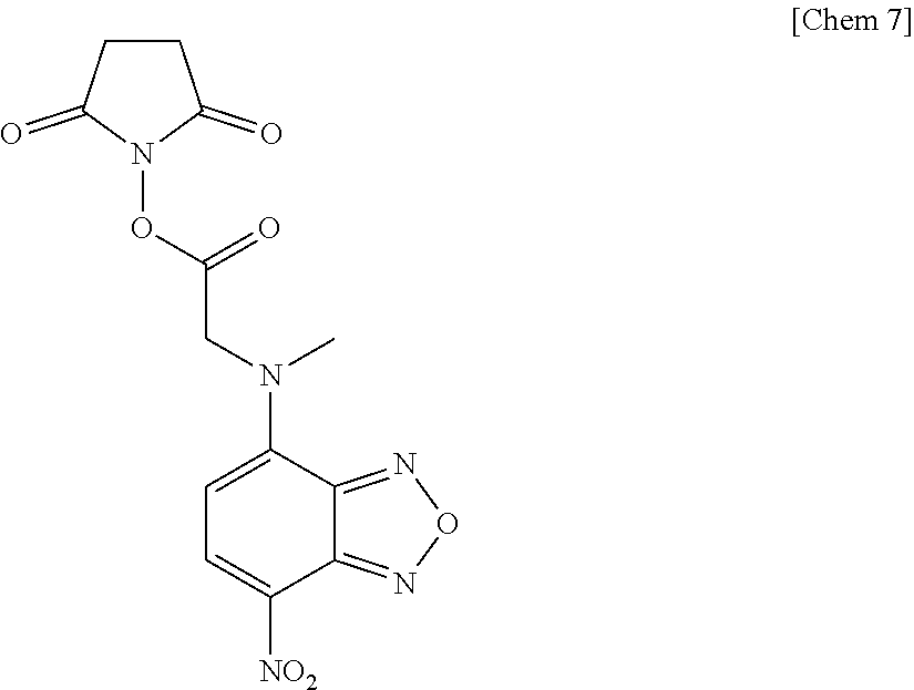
C1CC(=O)N(OC(CN(C2=CC=C([NO2])C3=NON=C23)C)=O)C1=O
